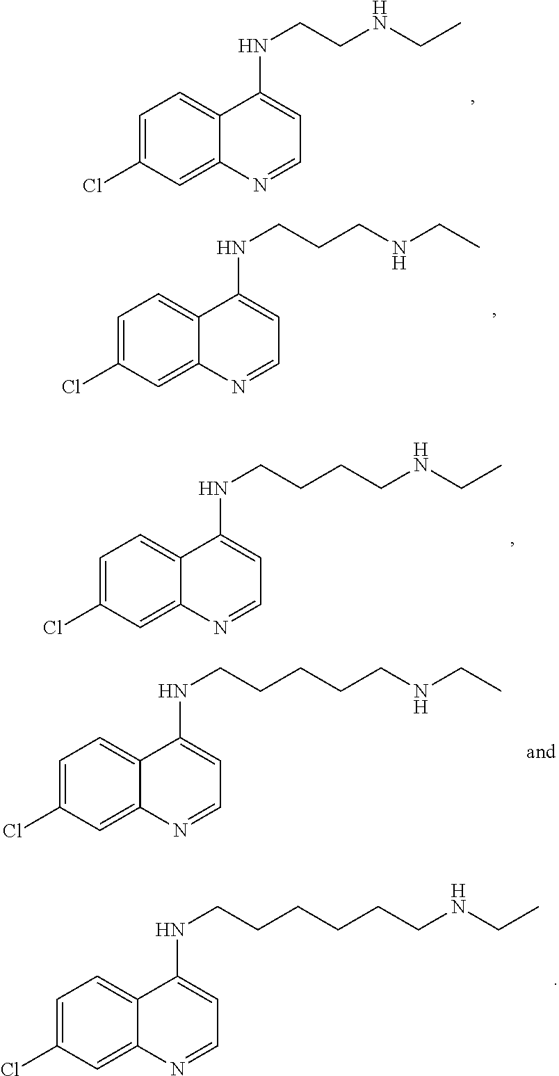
C1=C(Cl)C=C2C(=C1)C(NCCNCC)=CC=N2.C1=C(Cl)C=C2C(=C1)C(NCCCNCC)=CC=N2.C1=C(Cl)C=C2C(=C1)C(NCCCCNCC)=CC=N2.C1=C(Cl)C=C2C(=C1)C(NCCCCCNCC)=CC=N2.C1=C(Cl)C=C2C(=C1)C(NCCCCCCNCC)=CC=N2
